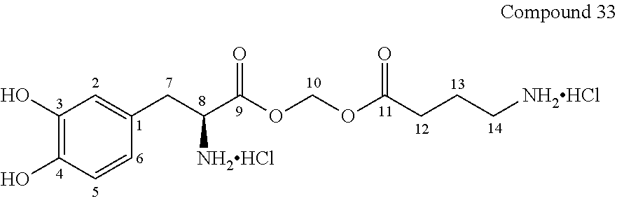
C1(O)=C(O)C=CC(CC(C(OCOC(=O)CCC[NH2HCl])=O)[NH2HCl])=C1
